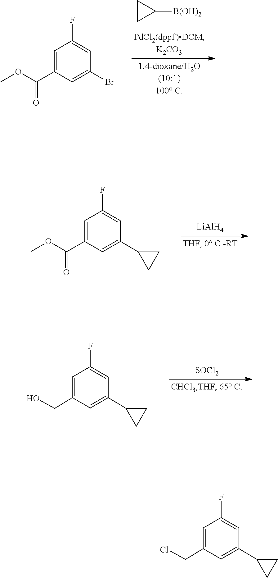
COC(C1=CC(F)=CC(Br)=C1)=O.C1([B(OH)2])CC1.COC(C1=CC(F)=CC(C2CC2)=C1)=O.[LiAlH4].C1(F)=CC(C2CC2)=CC(CO)=C1.[SOCl2].C1(F)=CC(C2CC2)=CC(CCl)=C1
